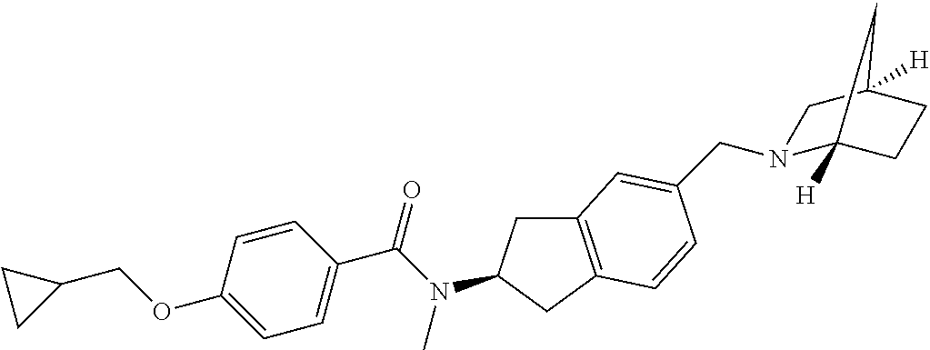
C1(OCC2CC2)=CC=C(C(N(C)C2CC3=C(C2)C=CC(CN2C4([H])CCC([H])(C2)C4)=C3)=O)C=C1
